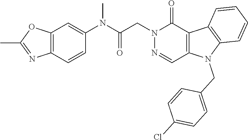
N1(CC(N(C2=CC3=C(C=C2)N=C(C)O3)C)=O)N=CC2=C(C1=O)C1=C(N2CC2=CC=C(Cl)C=C2)C=CC=C1
